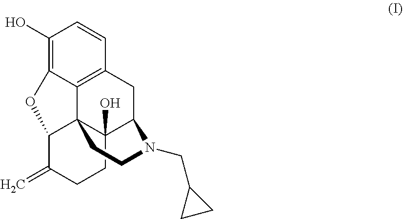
C1(O)=C2C3=C(C=C1)CC1C4(O)C3(C(C(=C)CC4)O2)CCN1CC1CC1
